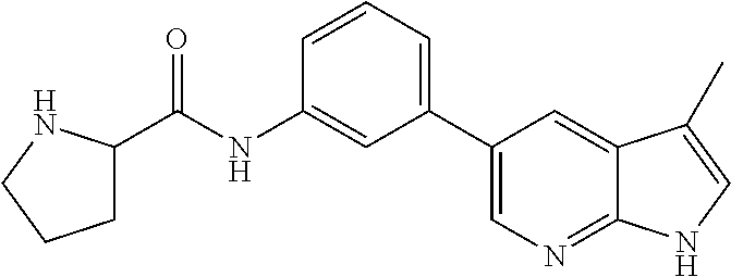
N(C1=CC(C2=CN=C3C(=C2)C(C)=CN3)=CC=C1)C(C1CCCN1)=O
